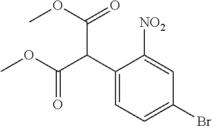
C1(C(C(=O)OC)C(OC)=O)=CC=C(Br)C=C1[NO2]
